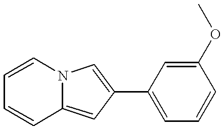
C1=CC=CC2=CC(C3=CC=CC(OC)=C3)=CN12
